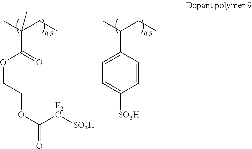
CC(CC)(C)C(=O)OCCOC([F2C][SO3H])=O.CC(CC)C1=CC=C([SO3H])C=C1
